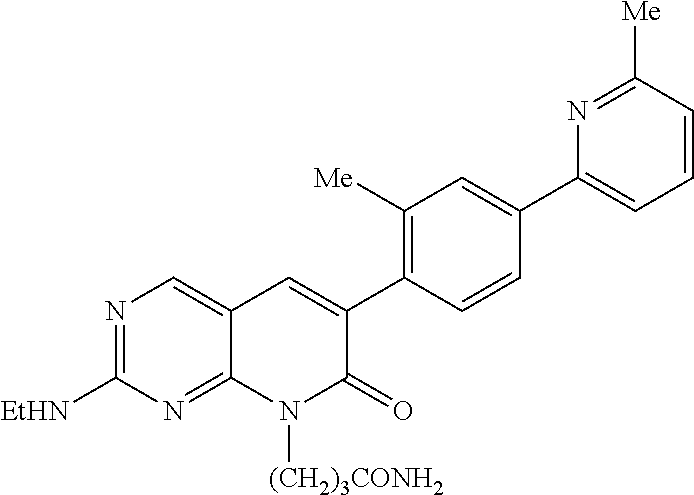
N1=C([EtHN])N=C2C(=C1)C=C(C1=C([Me])C=C(C3=CC=CC([Me])=N3)C=C1)C(=O)N2[(CH2)3CONH2]
